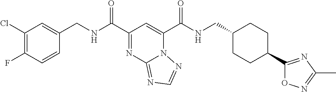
C1(Cl)=C(F)C=CC(CNC(C2=NC3=NC=NN3C(C(NCC3CCC(C4=NC(C)=NO4)CC3)=O)=C2)=O)=C1
